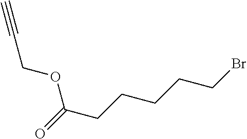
C(COC(CCCCCBr)=O)#C
